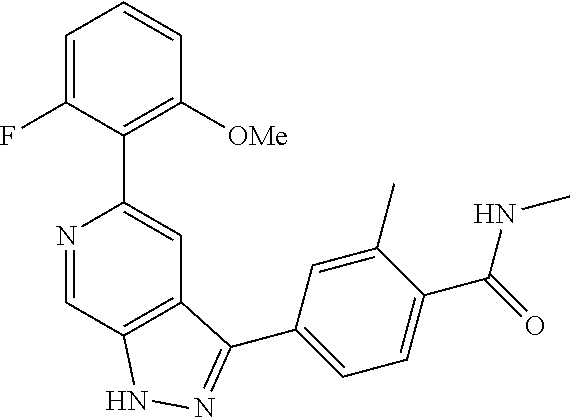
N1=CC2=C(C=C1C1=C([OMe])C=CC=C1F)C(C1=CC=C(C(=O)NC)C(C)=C1)=NN2
